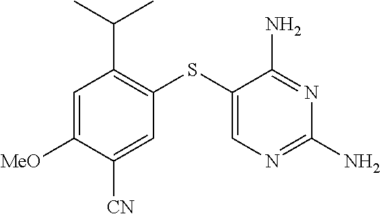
C1=C([MeO])C([CN])=CC(SC2=CN=C(N)N=C2N)=C1C(C)C
